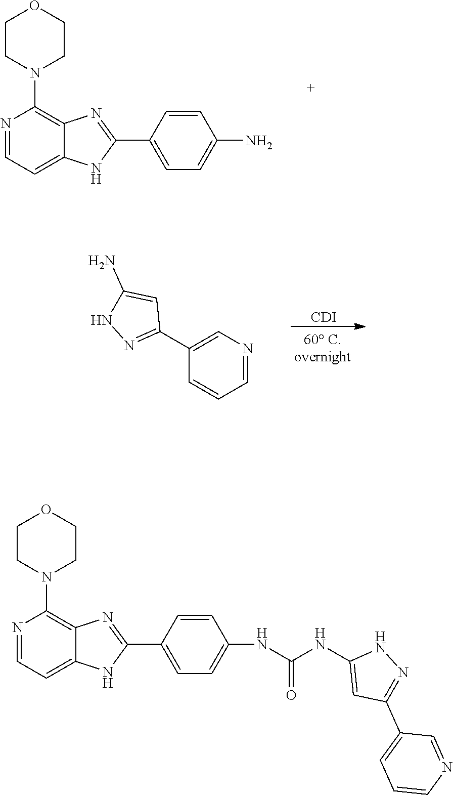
O1CCN(C2=C3C(=CC=N2)NC(C2=CC=C(N)C=C2)=N3)CC1.[CDI].N1N=C(C2=CN=CC=C2)C=C1N.O1CCN(C2=C3C(=CC=N2)NC(C2=CC=C(NC(NC4=CC(C5=CC=CN=C5)=NN4)=O)C=C2)=N3)CC1
